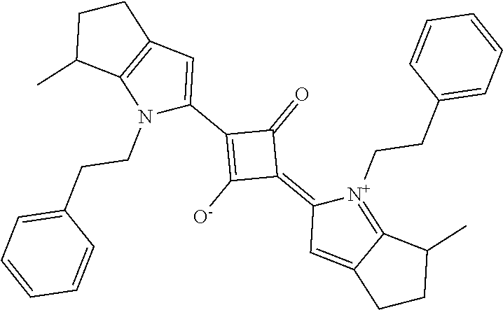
C1(=O)C(C2=CC3=C(N2CCC2=CC=CC=C2)C(C)CC3)=C([O-])C1=C1C=C2C(=[N+]1CCC1=CC=CC=C1)C(C)CC2
